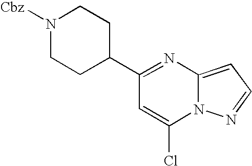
C12=CC=NN1C(Cl)=CC(C1CCN([Cbz])CC1)=N2
